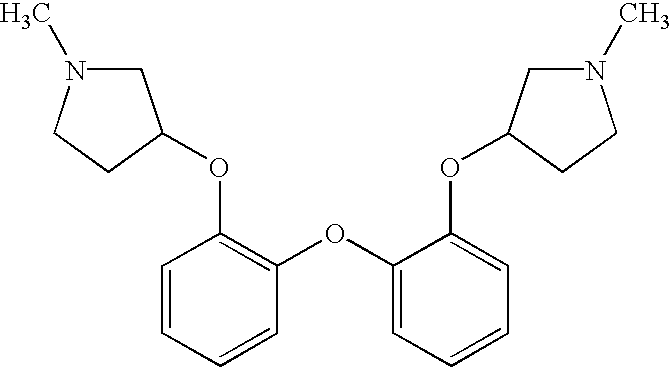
C1=CC=CC(OC2=CC=CC=C2OC2CN(C)CC2)=C1OC1CN(C)CC1
